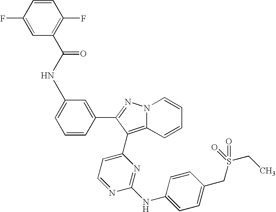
N(C1=CC=CC(C2=NN3C(=C2C2=CC=NC(NC4=CC=C(CS(=O)(CC)=O)C=C4)=N2)C=CC=C3)=C1)C(C1=C(F)C=CC(F)=C1)=O
